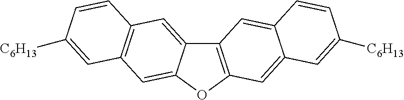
C12=C(OC3=CC4=C(C=C13)C=CC([C6H13])=C4)C=C1C(=C2)C=CC([C6H13])=C1
